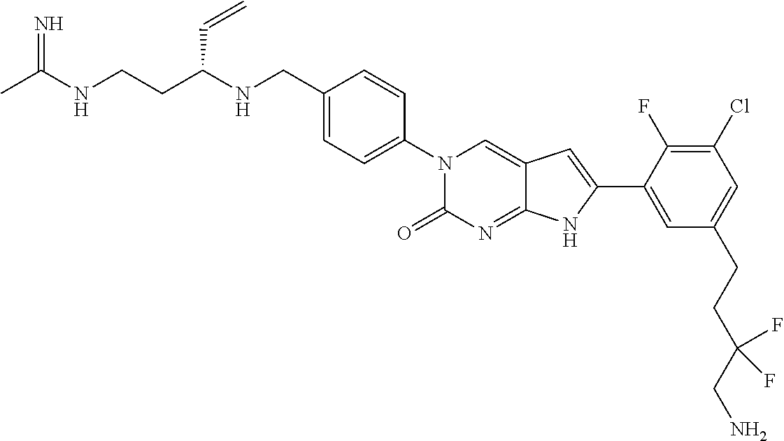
CC(NCCC(NCC1=CC=C(N2C(=O)N=C3C(=C2)C=C(C2=CC(CCC(CN)(F)F)=CC(Cl)=C2F)N3)C=C1)C=C)=N
